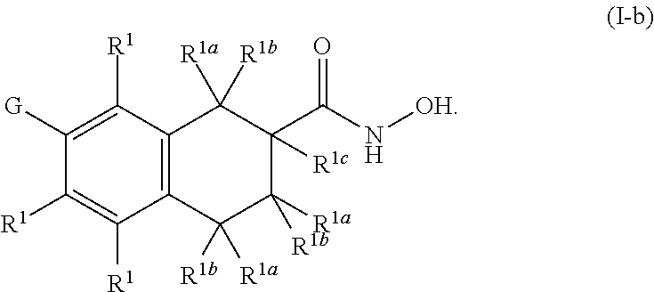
C1([R1])=C([G])C([R1])=C([R1])C2=C1C([R1a])([R1b])C(C(N[OH])=O)([R1c])C([R1a])([R1b])C2([R1b])[R1a]
